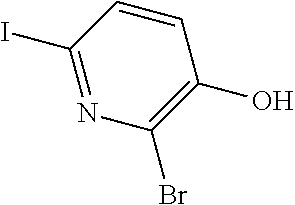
C1(I)=NC(Br)=C(O)C=C1
